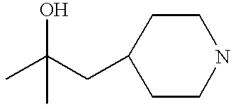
C1C(CC(C)(O)C)CCNC1
